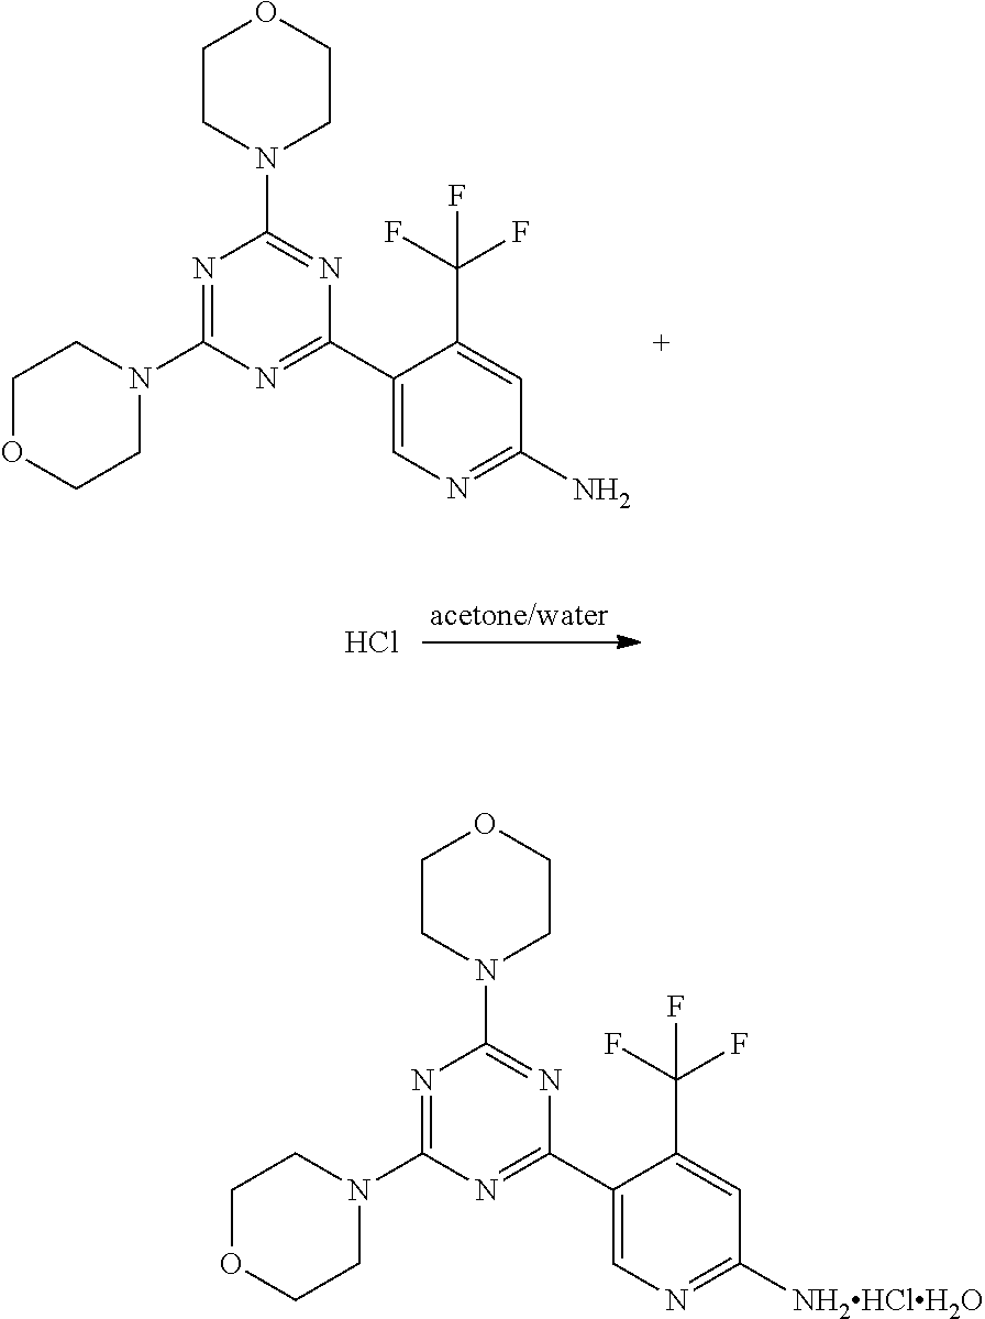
C1CN(C2=NC(C3=CN=C(N)C=C3C(F)(F)F)=NC(N3CCOCC3)=N2)CCO1.Cl.C1CN(C2=NC(C3=CN=C([NH2HClH2O])C=C3C(F)(F)F)=NC(N3CCOCC3)=N2)CCO1
